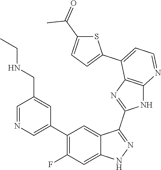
C1=NC=C(C2=C(F)C=C3C(=C2)C(C2=NC4=C(N2)N=CC=C4C2=CC=C(C(=O)C)S2)=NN3)C=C1CNCC
